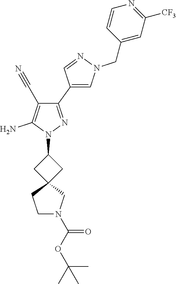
C1(C2=CN(CC3=CC([CF3])=NC=C3)N=C2)=NN(C2CC3(C2)CCN(C(OC(C)(C)C)=O)C3)C(N)=C1C#N
